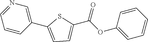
C1(C2=CC=C(C(OC3=CC=CC=C3)=O)S2)=CN=CC=C1
